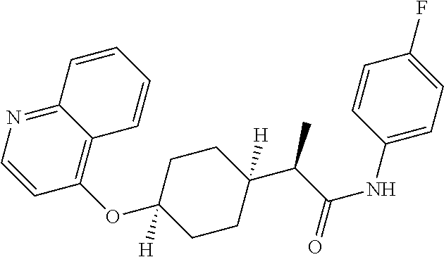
C12=C(OC3([H])CCC(C(C(NC4=CC=C(F)C=C4)=O)C)([H])CC3)C=CN=C1C=CC=C2
